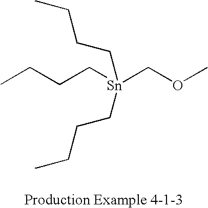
CCCC[Sn](COC)(CCCC)CCCC
